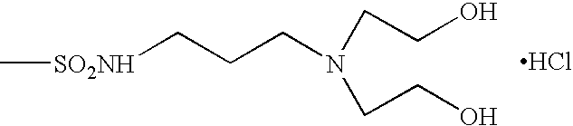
[SO2NH](CCCN(CCO)CCO)C.Cl
